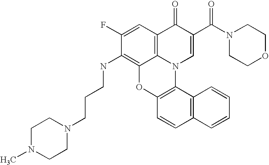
C1(F)=CC2=C3C(=C1NCCCN1CCN(C)CC1)OC1=C(N3C=C(C(N3CCOCC3)=O)C2=O)C2=C(C=C1)C=CC=C2
